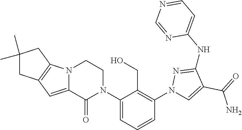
C12=CC3=C(N1CCN(C1=CC=CC(N4C=C(C(=O)N)C(NC5=CC=NC=N5)=N4)=C1CO)C2=O)CC(C)(C)C3
